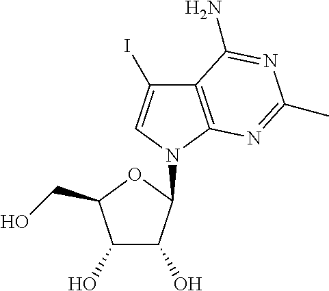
C12=C(N(C3C(O)C(O)C(CO)O3)C=C1I)N=C(C)N=C2N
